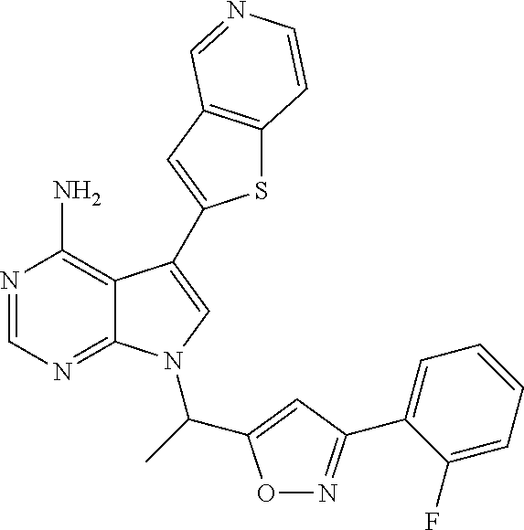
N1=CN=C2C(=C1N)C(C1=CC3=C(S1)C=CN=C3)=CN2C(C1=CC(C2=CC=CC=C2F)=NO1)C
